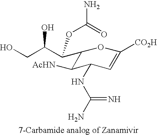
C1(C(C(CO)O)OC(N)=O)C([AcHN])C(NC(N)=N)C=C([CO2H])O1
